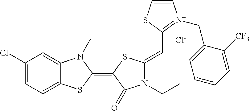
[Cl-].C1(Cl)=CC=C2C(=C1)N(C)C(=C1SC(=CC3=[N+](CC4=CC=CC=C4[CF3])C=CS3)N(CC)C1=O)S2
